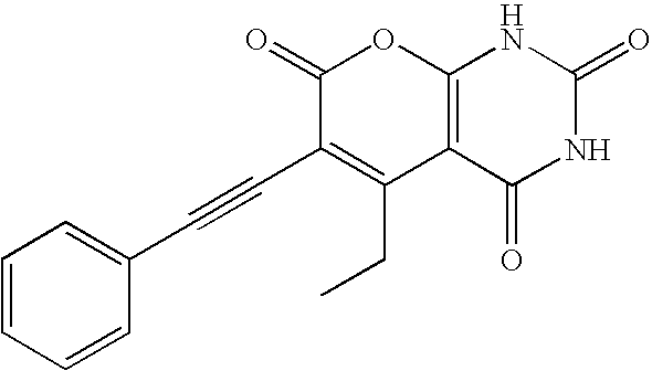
C1(=O)C(C#CC2=CC=CC=C2)=C(CC)C2=C(O1)NC(=O)NC2=O
